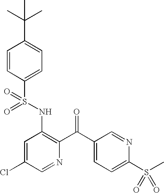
O=S(NC1=C(C(C2=CC=C(S(C)(=O)=O)N=C2)=O)N=CC(Cl)=C1)(=O)C1=CC=C(C(C)(C)C)C=C1
